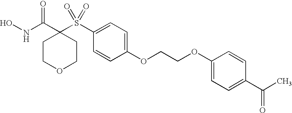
N(C(C1(S(C2=CC=C(OCCOC3=CC=C(C(C)=O)C=C3)C=C2)(=O)=O)CCOCC1)=O)O
